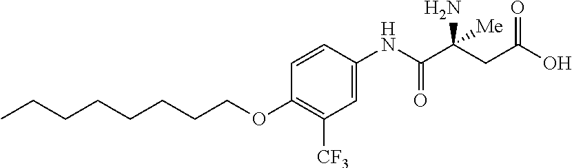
CCCCCCCCOC1=C([CF3])C=C(NC(C(CC(O)=O)(N)[Me])=O)C=C1
